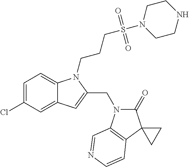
C1=C(Cl)C=C2C(=C1)N(CCCS(N1CCNCC1)(=O)=O)C(CN1C(=O)C3(C4=C1C=NC=C4)CC3)=C2
